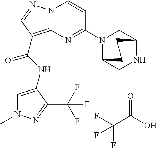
FC(C(O)=O)(F)F.N(C(=O)C1=C2N(N=C1)C=CC(N1C3CNC(C1)CC3)=N2)C1=CN(C)N=C1C(F)(F)F
